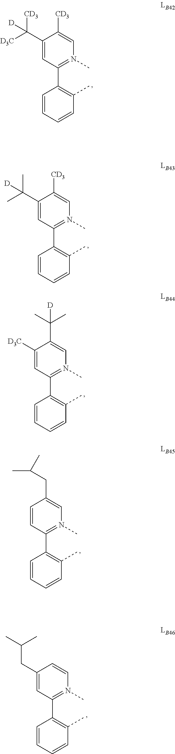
C1(C([D3C])([CD3])[D])=CC(C2=C(C)C=CC=C2)=N(C)C=C1[CD3].C1(C(C)(C)[D])=CC(C2=C(C)C=CC=C2)=N(C)C=C1[CD3].C1([D3C])=CC(C2=C(C)C=CC=C2)=N(C)C=C1C(C)(C)[D].C1=CC(C2=C(C)C=CC=C2)=N(C)C=C1CC(C)C.C1(CC(C)C)=CC(C2=C(C)C=CC=C2)=N(C)C=C1
